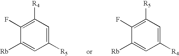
C1([Rb])=CC([R5])=CC([R4])=C1F.C1([Rb])=CC([R4])=CC([R5])=C1F
